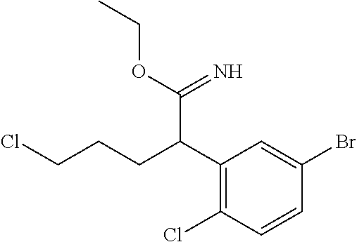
C1(C(CCCCl)C(=N)OCC)=C(Cl)C=CC(Br)=C1
